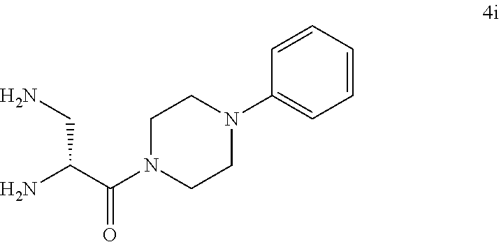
C1N(C(C(N)CN)=O)CCN(C2=CC=CC=C2)C1
